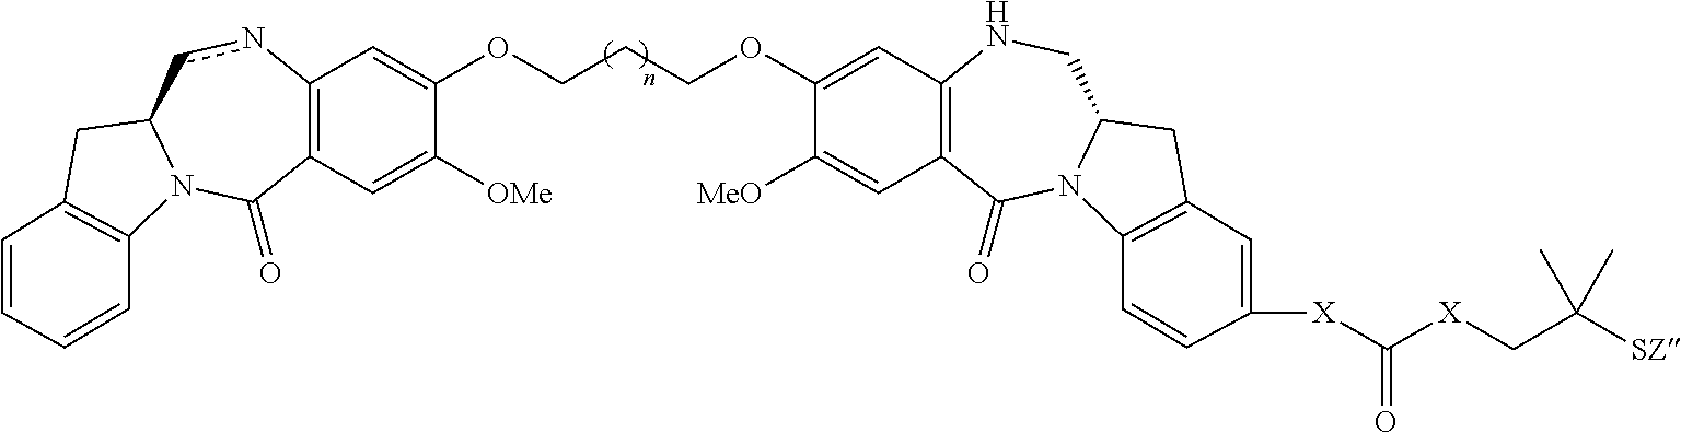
C12=C(C=C([OMe])C(OCCCOC3=CC4=C(C=C3[MeO])C(=O)N3C(CN4)CC4=C3C=CC([X]C(=O)[X]CC([SZ])(C)C)=C4)=C1)C(=O)N1C(cn2)CC2=C1C=CC=C2
